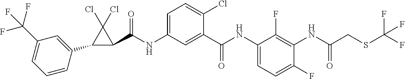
C1(C2=CC(C(F)(F)F)=CC=C2)C(C(NC2=CC=C(Cl)C(C(NC3=CC=C(F)C(NC(CSC(F)(F)F)=O)=C3F)=O)=C2)=O)C1(Cl)Cl
